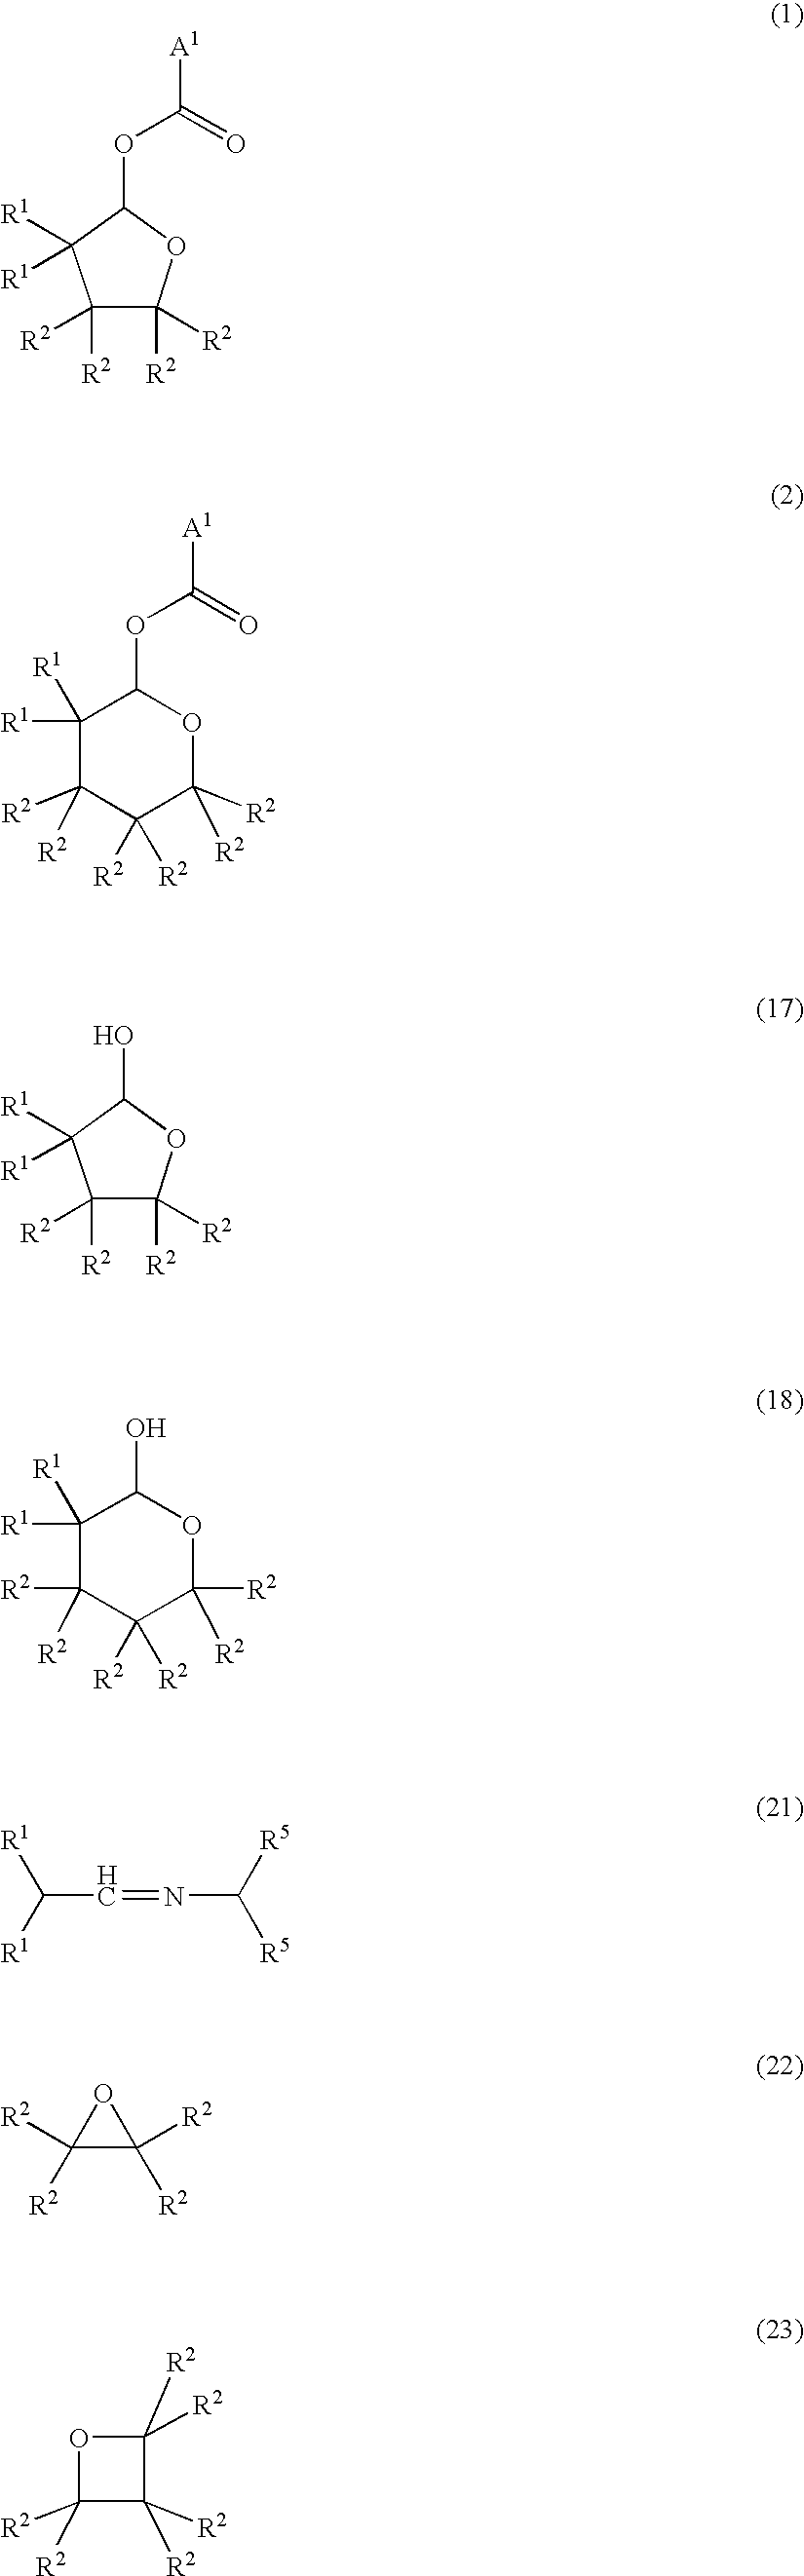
C1([R2])([R2])C([R2])([R2])OC(OC([A1])=O)C1([R1])[R1].C1([R1])([R1])C([R2])([R2])C([R2])([R2])C([R2])([R2])OC1OC([A1])=O.C1([R2])([R2])C([R2])([R2])OC(O)C1([R1])[R1].C1([R1])([R1])C([R2])([R2])C([R2])([R2])C([R2])([R2])OC1O.C(C=NC([R5])[R5])([R1])[R1].C1([R2])([R2])C([R2])([R2])O1.O1C([R2])([R2])C([R2])([R2])C1([R2])[R2]
